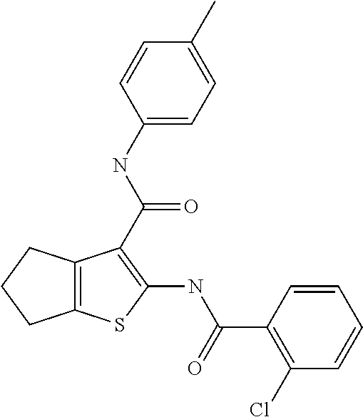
C12=C(CCC1)C(C(=O)NC1=CC=C(C)C=C1)=C(NC(=O)C1=C(Cl)C=CC=C1)S2
